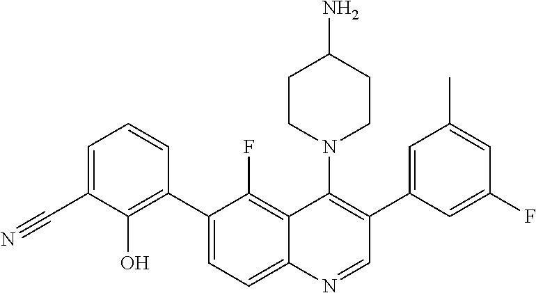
C1(C2=C(O)C(C#N)=CC=C2)=CC=C2C(=C1F)C(N1CCC(N)CC1)=C(C1=CC(C)=CC(F)=C1)C=N2
